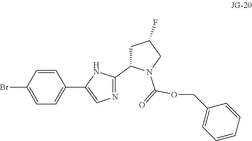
C1=C(Br)C=CC(C2=CN=C(C3CC(F)CN3C(=O)OCC3=CC=CC=C3)N2)=C1
